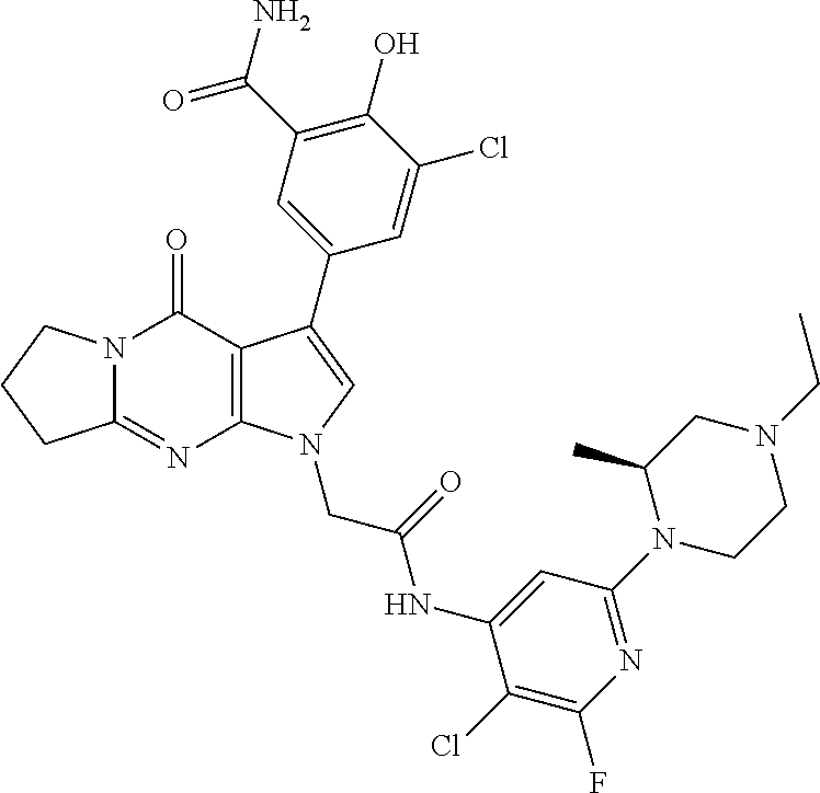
C12=NC3=C(C(=O)N1CCC2)C(C1=CC(C(N)=O)=C(O)C(Cl)=C1)=CN3CC(NC1=CC(N2CCN(CC)CC2C)=NC(F)=C1Cl)=O
